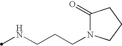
N(CCCN1C(=O)CCC1)C
